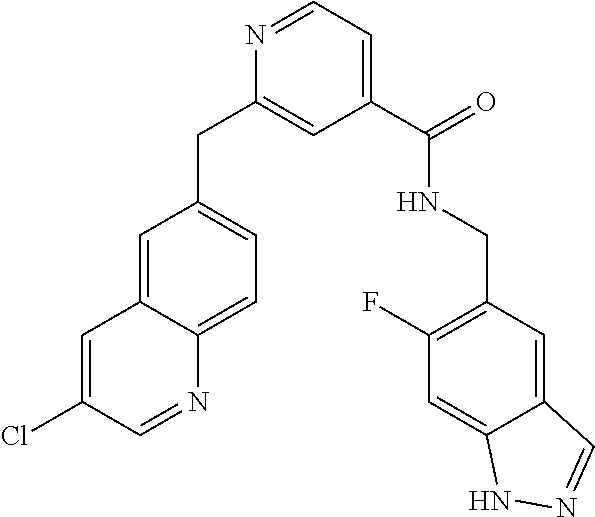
N1=CC=C(C(NCC2=C(F)C=C3C(=C2)C=NN3)=O)C=C1CC1=CC=C2C(=C1)C=C(Cl)C=N2
